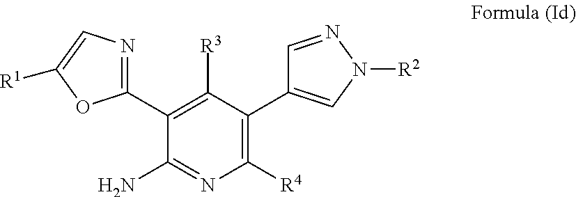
C1(C2=NC=C([R1])O2)=C([R3])C(C2=CN([R2])N=C2)=C([R4])N=C1N
